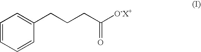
C1=CC=CC(CCCC([O-X+])=O)=C1
